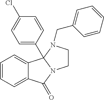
C1=CC=C2C(=C1)C1(C3=CC=C(Cl)C=C3)N(C2=O)CCN1CC1=CC=CC=C1
